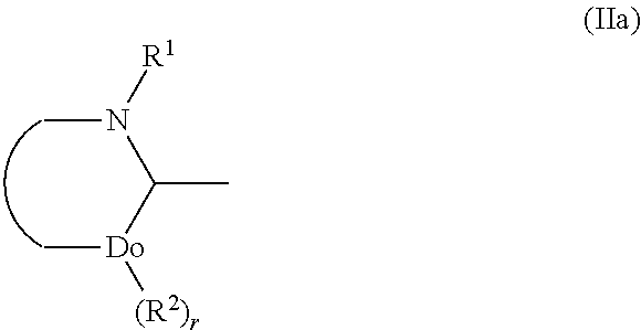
N(C)(C([Do](C)[(R2)r])C)[R1]
